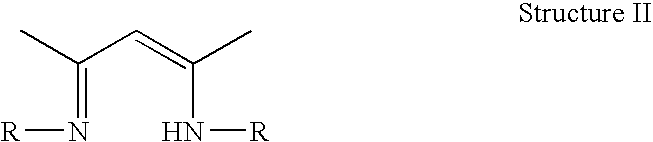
[R]N=C(C)C=C(C)N[R]
